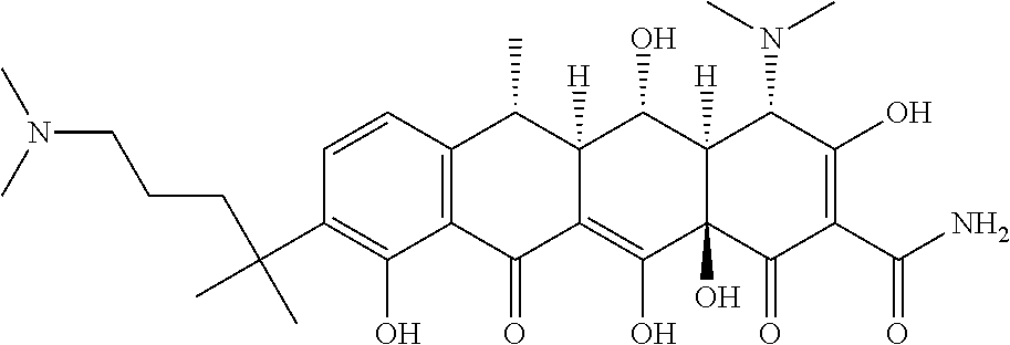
C1=CC2=C(C(O)=C1C(CCCN(C)C)(C)C)C(=O)C1=C(O)C3(O)C([H])(C(O)C1([H])C2C)C(N(C)C)C(O)=C(C(N)=O)C3=O
